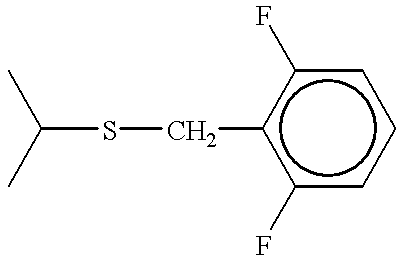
C(SCc1c(F)cccc1F)(C)C
